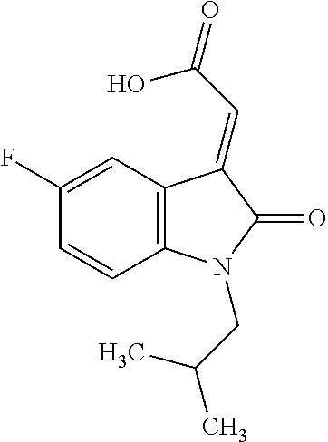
C1=C(F)C=CC2=C1C(=CC(=O)O)C(=O)N2CC(C)C
